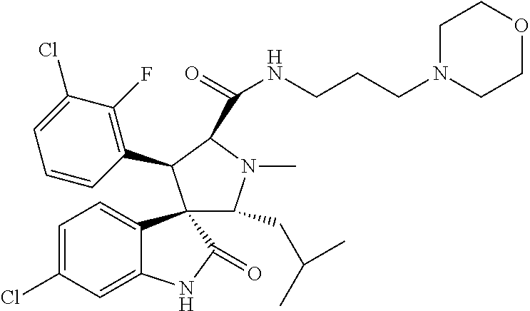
C1=C2C(=CC=C1Cl)C1(C(=O)N2)C(CC(C)C)N(C)C(C(NCCCN2CCOCC2)=O)C1C1=C(F)C(Cl)=CC=C1
